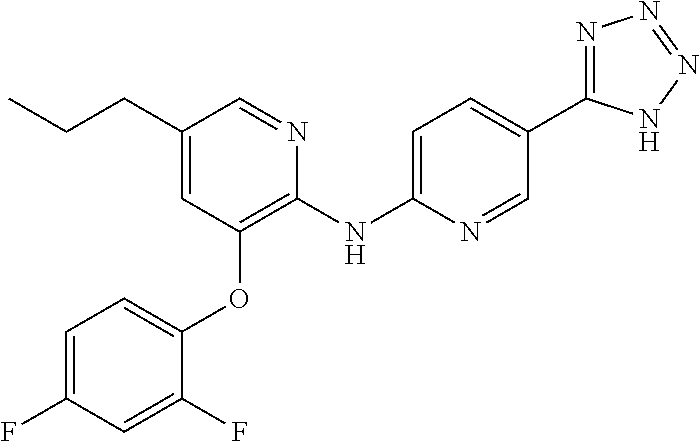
C1(CCC)=CC(OC2=CC=C(F)C=C2F)=C(NC2=CC=C(C3=NN=NN3)C=N2)N=C1
